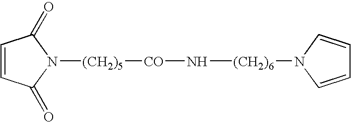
C1=CC(=O)N([(CH2)5][CO]N[(CH2)6]N2C=CC=C2)C1=O
